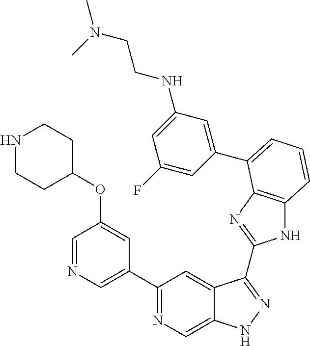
C1(C2=NC=C3C(=C2)C(C2=NC4=C(N2)C=CC=C4C2=CC(NCCN(C)C)=CC(F)=C2)=NN3)=CN=CC(OC2CCNCC2)=C1
